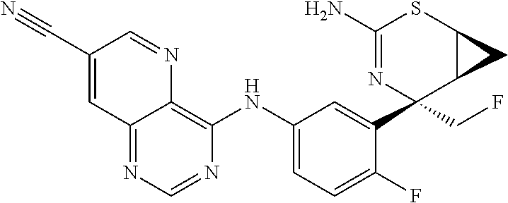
C12=NC=NC(NC3=CC=C(F)C(C4(CF)C5C(SC(N)=N4)C5)=C3)=C1N=CC(C#N)=C2
